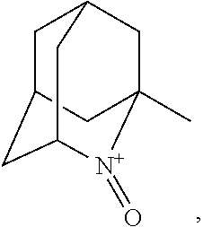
C1C2CC3[N+](=O)C(C)(CC1C3)C2
